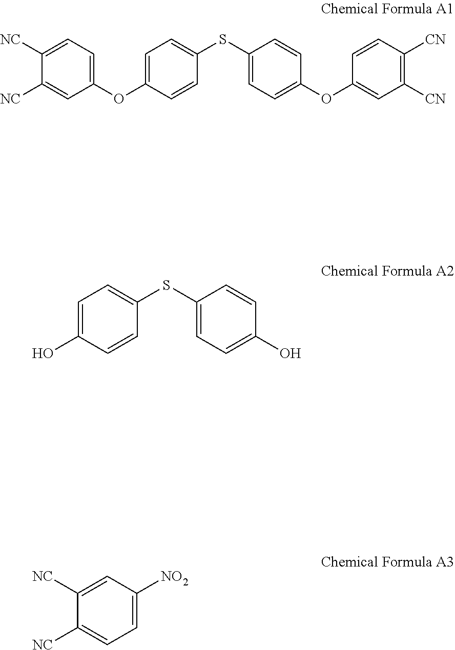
C1(OC2=CC=C(SC3=CC=C(OC4=CC([CN])=C([CN])C=C4)C=C3)C=C2)=CC=C([NC])C([NC])=C1.OC1=CC=C(SC2=CC=C(O)C=C2)C=C1.C1=C([NO2])C=C([NC])C([NC])=C1
